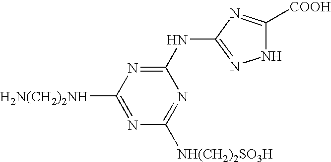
N(C1=NC([H2N(CH2)2NH])=NC([NH(CH2)2SO3H])=N1)C1=NNC([COOH])=N1
